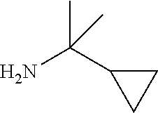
CC(C1CC1)(N)C
